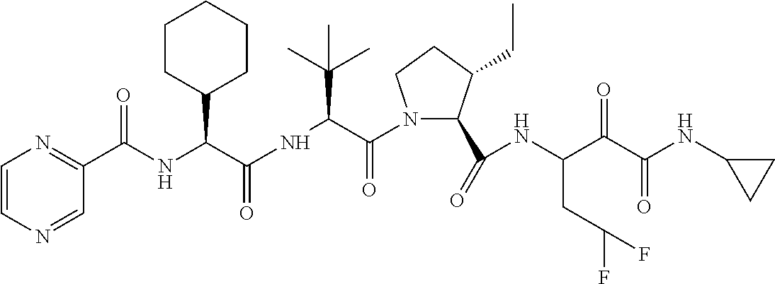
N(C(C(=O)N1C(C(=O)NC(C(C(NC2CC2)=O)=O)CC(F)F)C(CC)CC1)C(C)(C)C)C(=O)C(C1CCCCC1)NC(=O)C1=NC=CN=C1
